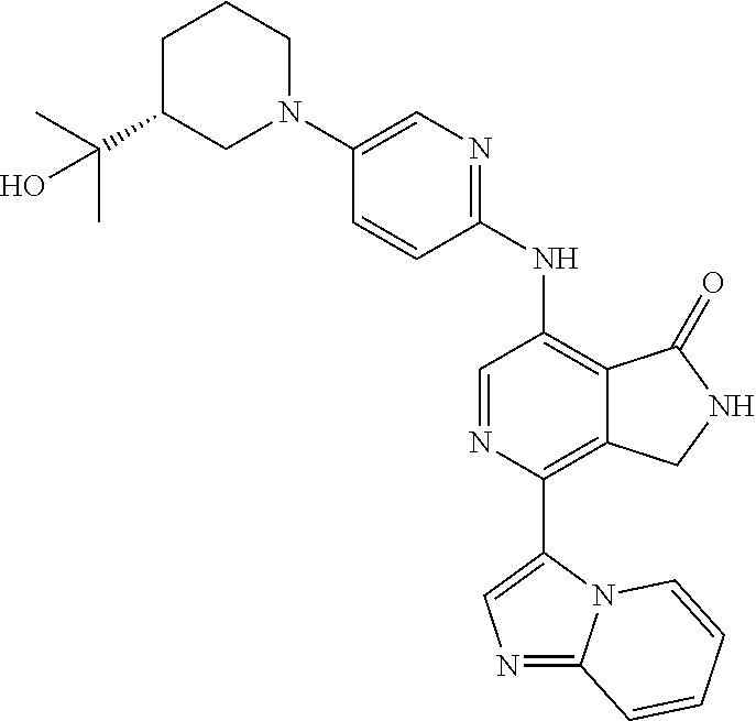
C1(N2CCCC(C(C)(C)O)C2)=CN=C(NC2=C3C(=C(C4=CN=C5N4C=CC=C5)N=C2)CNC3=O)C=C1
